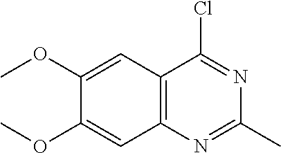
C12=C(N=C(C)N=C1Cl)C=C(OC)C(OC)=C2
